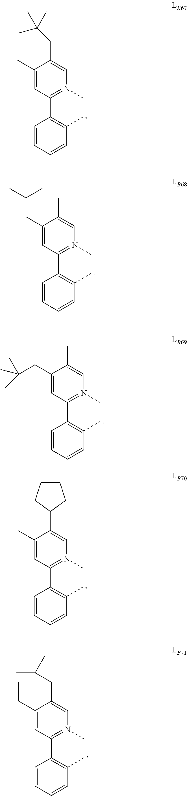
C1(C)=CC(C2=C(C)C=CC=C2)=N(C)C=C1CC(C)(C)C.C1(CC(C)C)=CC(C2=C(C)C=CC=C2)=N(C)C=C1C.C1(CC(C)(C)C)=CC(C2=C(C)C=CC=C2)=N(C)C=C1C.C1(C)=CC(C2=C(C)C=CC=C2)=N(C)C=C1C1CCCC1.C1(CC)=CC(C2=C(C)C=CC=C2)=N(C)C=C1CC(C)C
